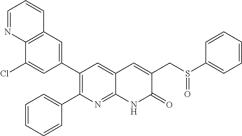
C12=C(C=C(C3=C(C4=CC=CC=C4)N=C4C(=C3)C=C(CS(C3=CC=CC=C3)=O)C(=O)N4)C=C1Cl)C=CC=N2
